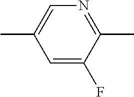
C1(C)=CN=C(C)C(F)=C1
